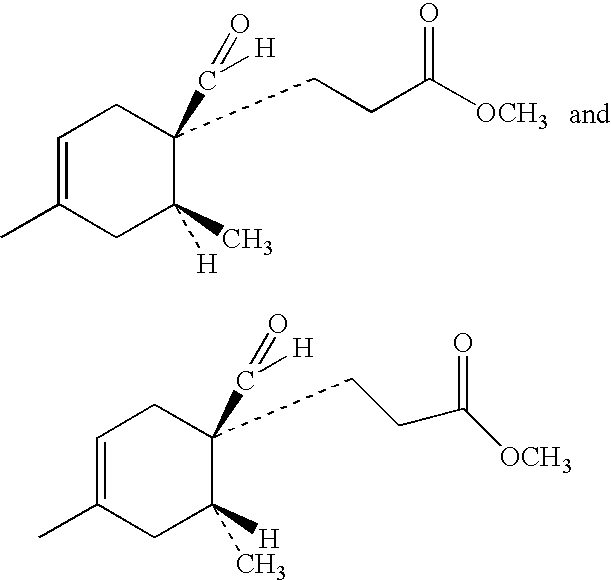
C1=C(C)CC(C)([H])C(CCC(=O)[OCH3])(C(=O)[H])C1.C1=C(C)CC([H])(C)C(CCC(=O)[OCH3])(C(=O)[H])C1
